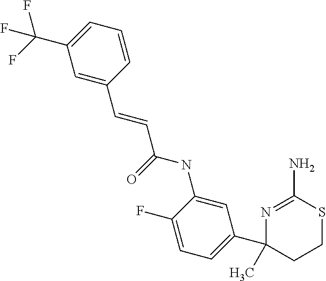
N1=C(N)SCCC1(C1=CC=C(F)C(NC(C=CC2=CC(C(F)(F)F)=CC=C2)=O)=C1)C
